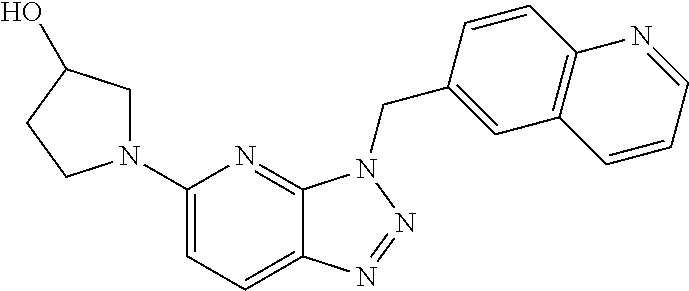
C1(N2CC(O)CC2)=CC=C2C(=N1)N(CC1=CC3=C(C=C1)N=CC=C3)N=N2
